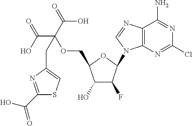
C1(O)C(F)C(N2C3=C(N=C2)C(N)=NC(Cl)=N3)OC1COC(C(O)=O)(C(=O)O)CC1=CSC(C(O)=O)=N1
